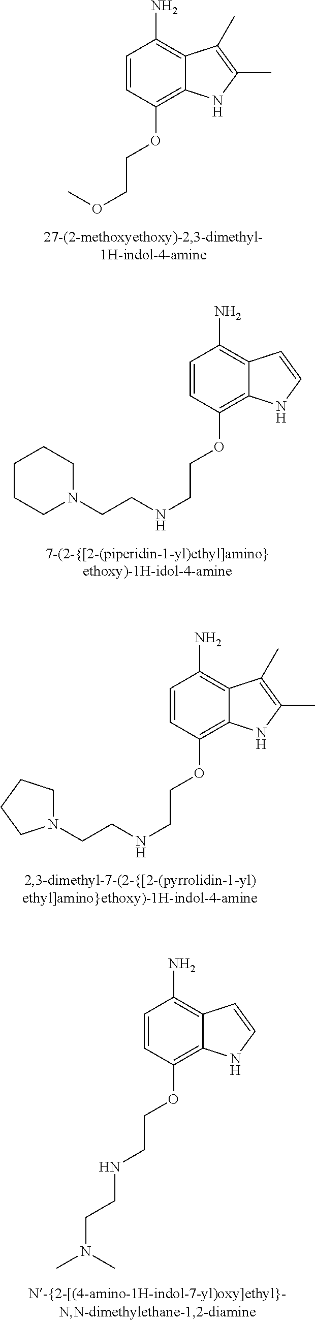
C1=CC(OCCOC)=C2C(=C1N)C(C)=C(C)N2.C1=CC(OCCNCCN2CCCCC2)=C2C(=C1N)C=CN2.C1=CC(OCCNCCN2CCCC2)=C2C(=C1N)C(C)=C(C)N2.C1=CC(OCCNCCN(C)C)=C2C(=C1N)C=CN2
